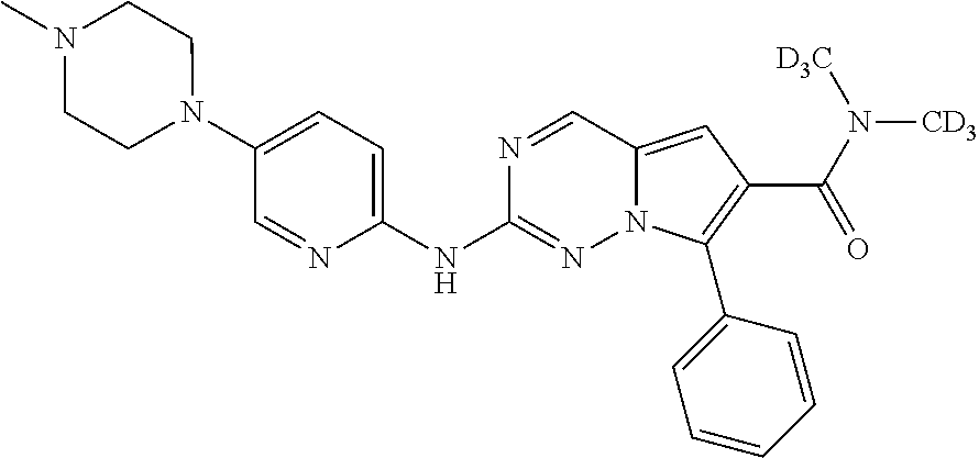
N1(C2=CC=C(NC3=NN4C(=CC(C(=O)N([CD3])[D3C])=C4C4=CC=CC=C4)C=N3)N=C2)CCN(C)CC1
